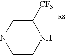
C1CNC([CF3])CN1
